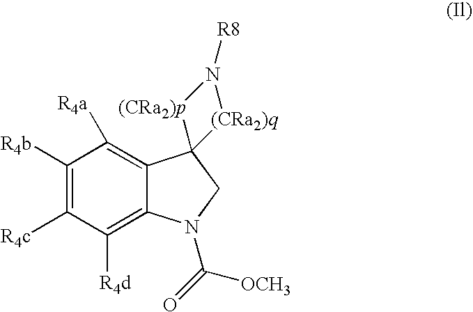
C1([R4b])=C([R4c])C([R4d])=C2C(=C1[R4a])C1(CN2C(=O)[OCH3])[(CRa2)p]N([R8])[(CRa2)q]1
